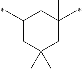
C1(C)CC(C)(C)CC(C)(C)C1
